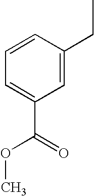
C1=CC(CC)=CC(C(OC)=O)=C1
